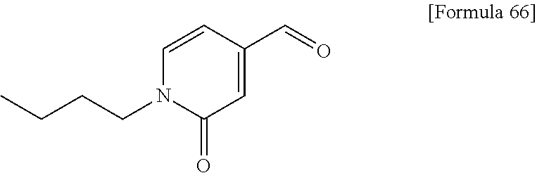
C(CCN1C(=O)C=C(C=O)C=C1)C
